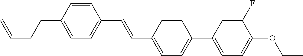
C1=CC(CCC=C)=CC=C1C=CC1=CC=C(C2=CC=C(OCC)C(F)=C2)C=C1
